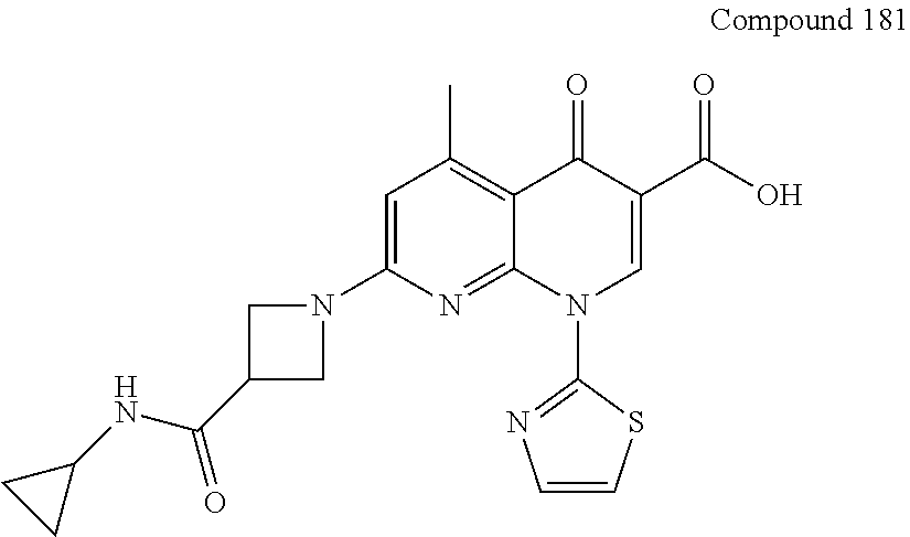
C1(NC(=O)C2CN(C3=CC(C)=C4C(=N3)N(C3=NC=CS3)C=C(C(O)=O)C4=O)C2)CC1
